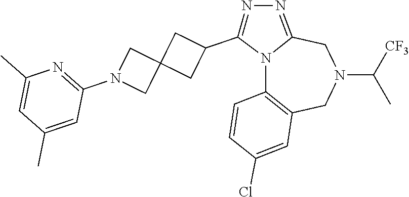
N12C3=C(CN(C([CF3])C)CC1=NN=C2C1CC2(C1)CN(C1=NC(C)=CC(C)=C1)C2)C=C(Cl)C=C3
